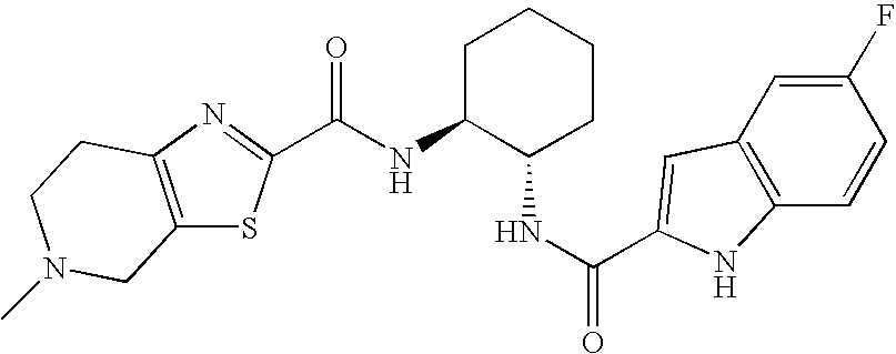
C(NC1C(NC(=O)C2=CC3=C(C=CC(F)=C3)N2)CCCC1)(=O)C1=NC2=C(S1)CN(C)CC2
